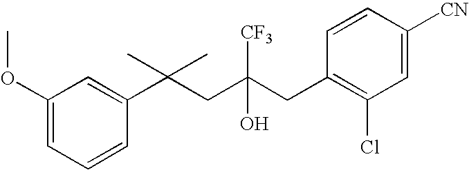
C1=CC(C(CC(CC2=C(Cl)C=C([CN])C=C2)(O)[CF3])(C)C)=CC(OC)=C1
